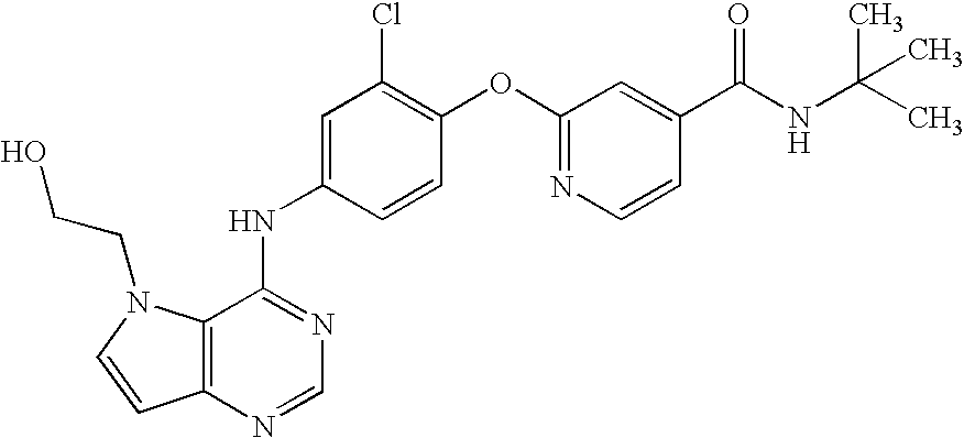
C12=C(N=CN=C1NC1=CC(Cl)=C(OC3=NC=CC(C(NC(C)(C)C)=O)=C3)C=C1)C=CN2CCO
